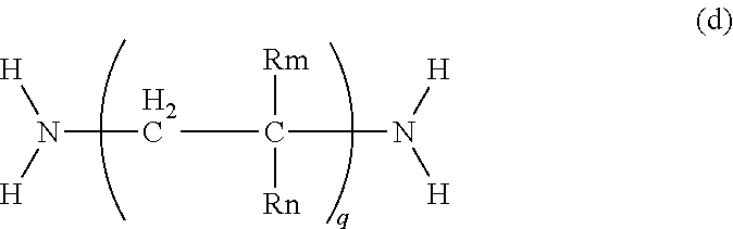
N(CC([Rn])(N([H])[H])[Rm])([H])[H]
